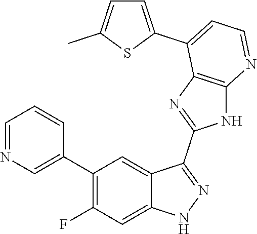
C1=NC=C(C2=C(F)C=C3C(=C2)C(C2=NC4=C(N2)N=CC=C4C2=CC=C(C)S2)=NN3)C=C1
